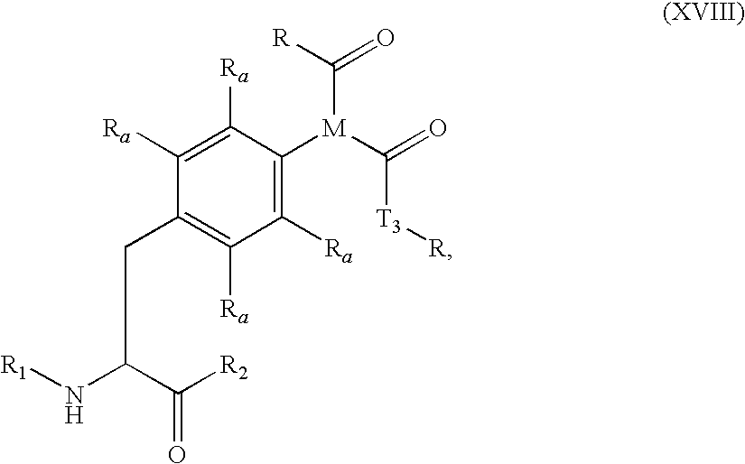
C1([Ra])=C([Ra])C(CC(N[R1])C([R2])=O)=C([Ra])C([Ra])=C1[M](C(=O)[T3][R])C([R])=O
